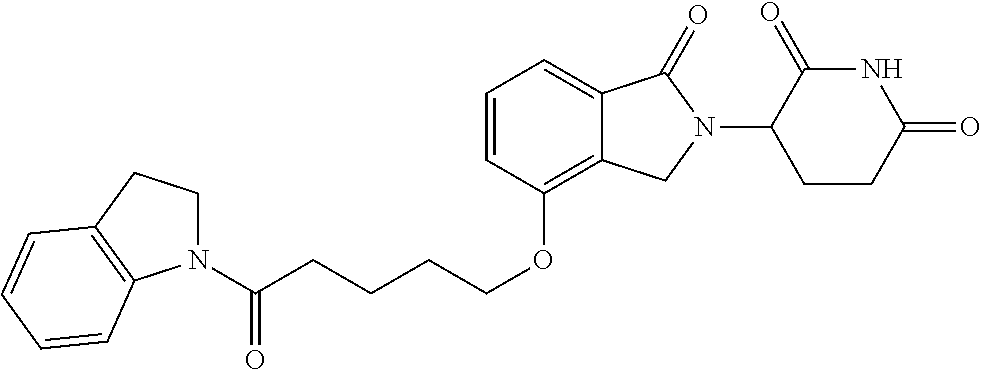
C(CCOC1=C2C(=CC=C1)C(=O)N(C1C(=O)NC(=O)CC1)C2)CC(=O)N1CCC2=C1C=CC=C2
